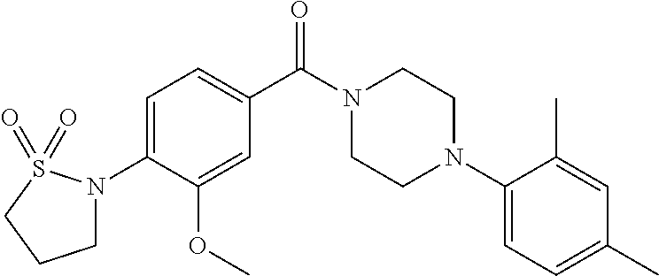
C1=C(N2CCCS2(=O)=O)C(OC)=CC(C(N2CCN(C3=CC=C(C)C=C3C)CC2)=O)=C1
